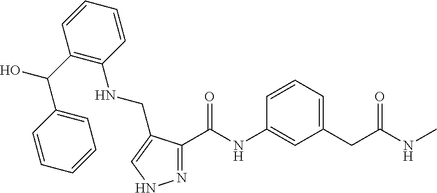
C1=CC=CC=C1C(C1=C(NCC2=CNN=C2C(NC2=CC(CC(NC)=O)=CC=C2)=O)C=CC=C1)O
